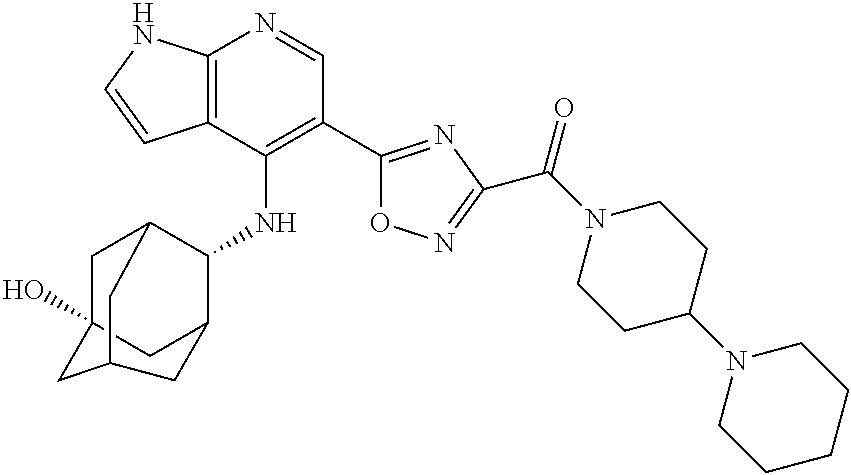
C12=C(C(NC3C4CC5(O)CC3CC(C5)C4)=C(C3=NC(C(N4CCC(N5CCCCC5)CC4)=O)=NO3)C=N1)C=CN2
